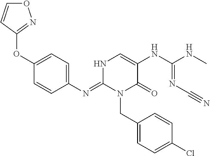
C1(N=C2N(CC3=CC=C(Cl)C=C3)C(=O)C(NC(=NC#N)NC)=CN2)=CC=C(OC2=NOC=C2)C=C1
